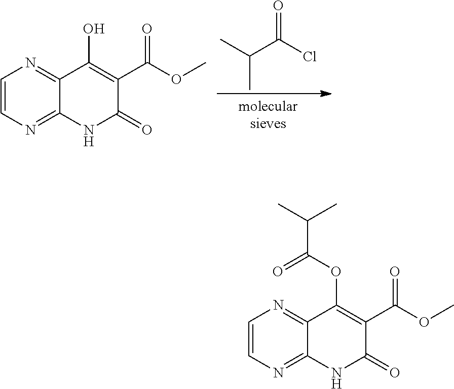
CC(C(Cl)=O)C.C1=CN=C2C(=N1)C(O)=C(C(OC)=O)C(=O)N2.C1=CN=C2C(=N1)C(OC(=O)C(C)C)=C(C(OC)=O)C(=O)N2
